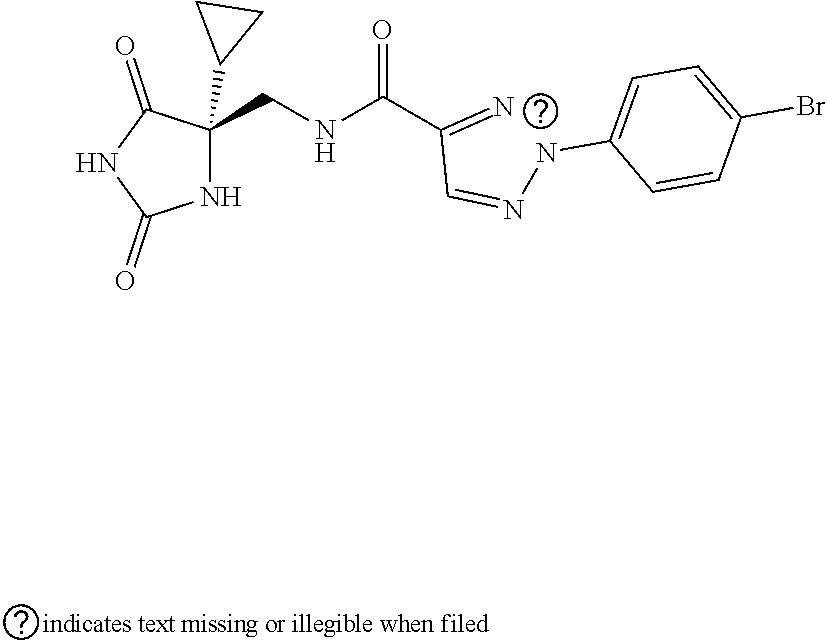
C(C=NNC1=CC=C(Br)C=C1)(=N)C(=O)NCC1(C2CC2)C(=O)NC(=O)N1
